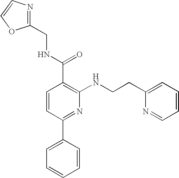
N1=C(CNC(C2=C(NCCC3=CC=CC=N3)N=C(C3=CC=CC=C3)C=C2)=O)OC=C1
